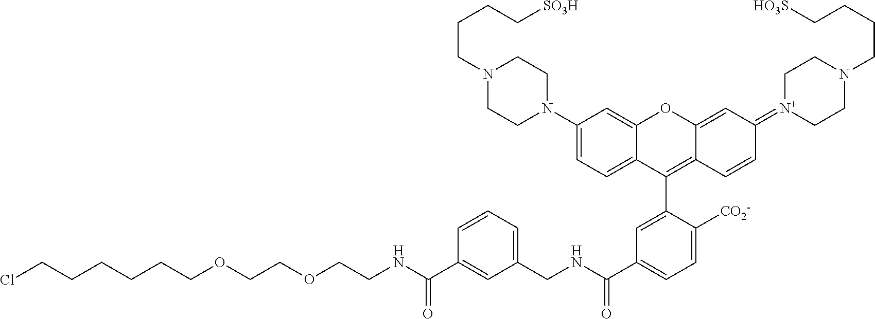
N1(CCCC[SO3H])CCN(C2=CC=C3C(=C2)OC2=CC(=[N+]4CCN(CCCC[HO3S])CC4)C=CC2=C3C2=CC(C(NCC3=CC=CC(C(=O)NCCOCCOCCCCCCCl)=C3)=O)=CC=C2[CO2-])CC1
